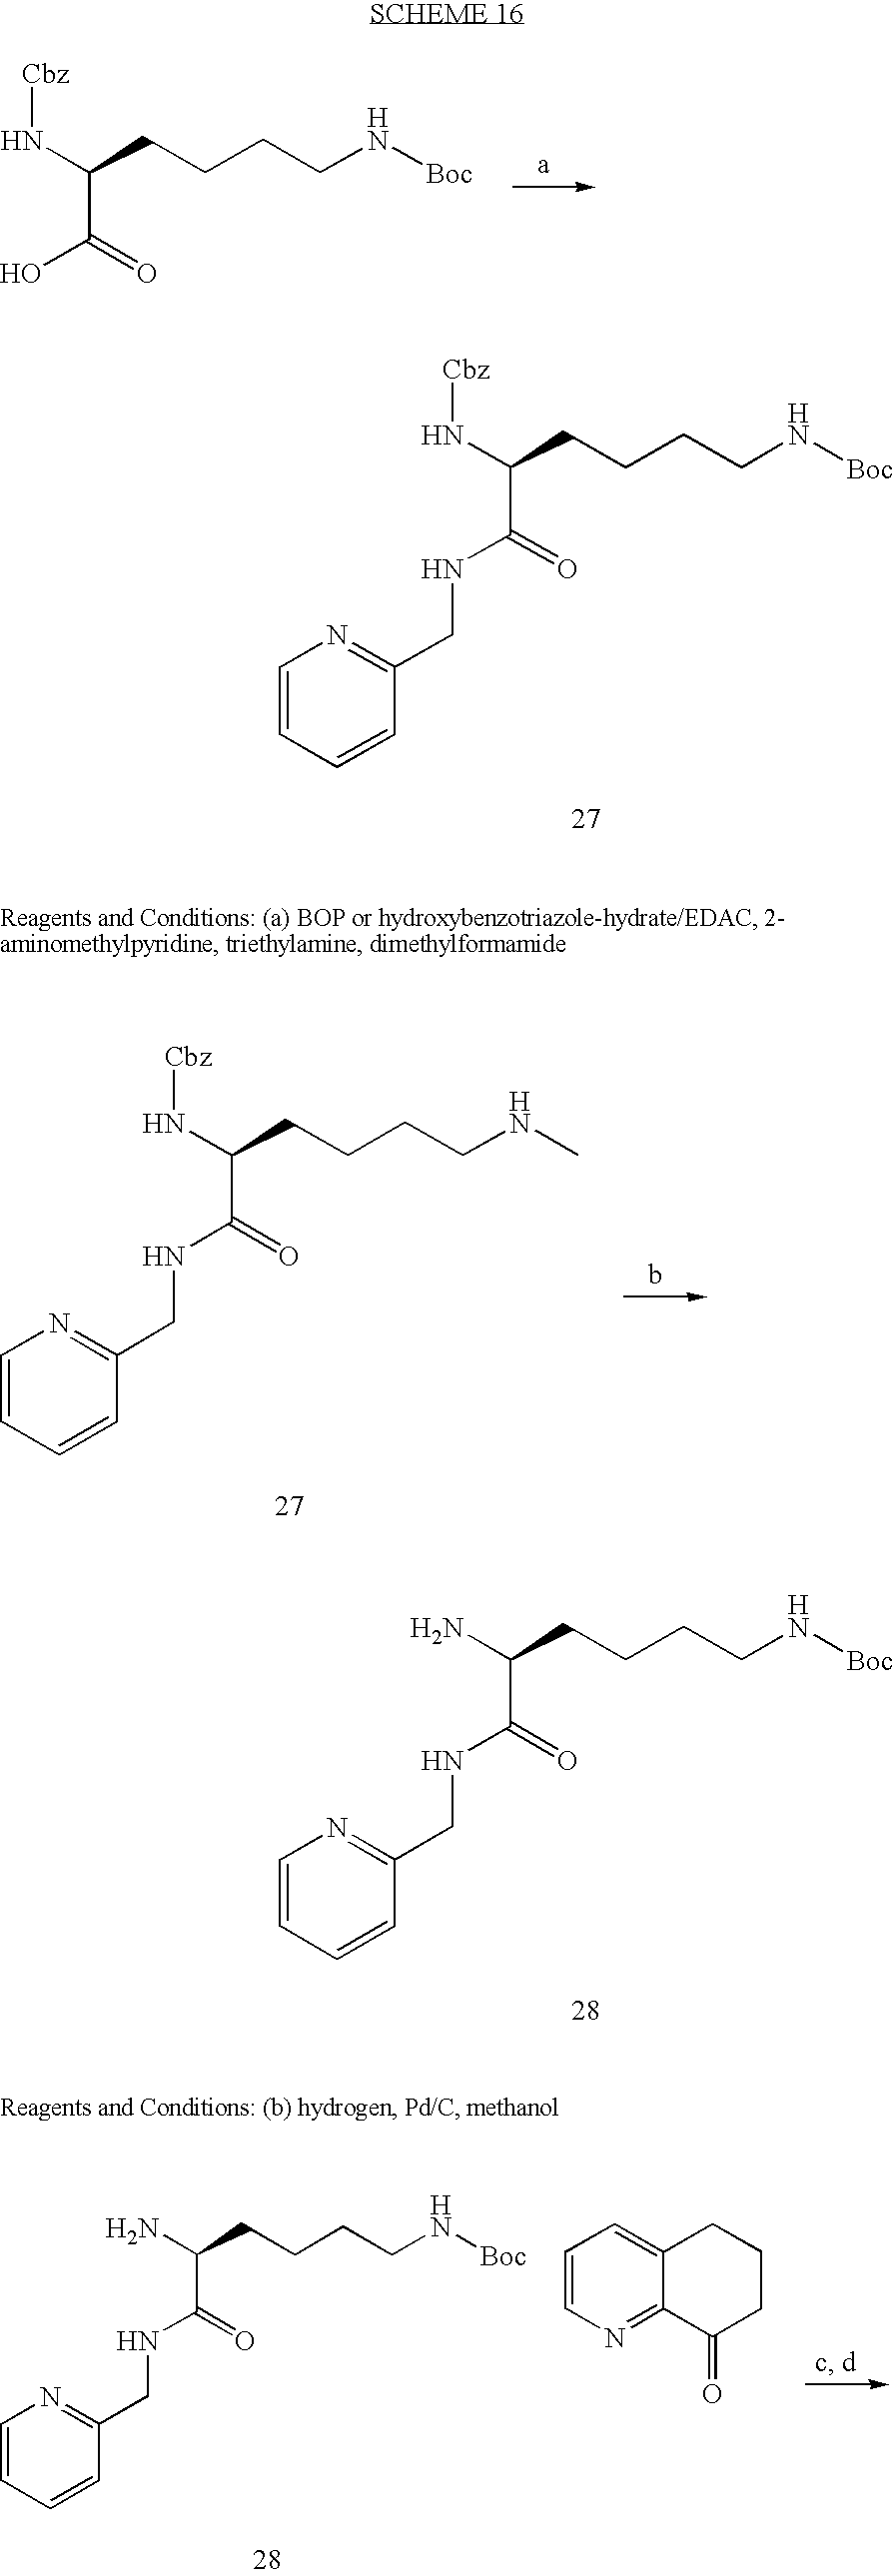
[Cbz]NC(CCCCN[Boc])C(O)=O.[Cbz]NC(CCCCN[Boc])C(NCC1=NC=CC=C1)=O.C1=CC=CC(CNC(=O)C(N[Cbz])CCCCNC)=N1.NC(CCCCN[Boc])C(NCC1=NC=CC=C1)=O.NC(CCCCN[Boc])C(NCC1=NC=CC=C1)=O.C1=CN=C2C(=C1)CCCC2=O
